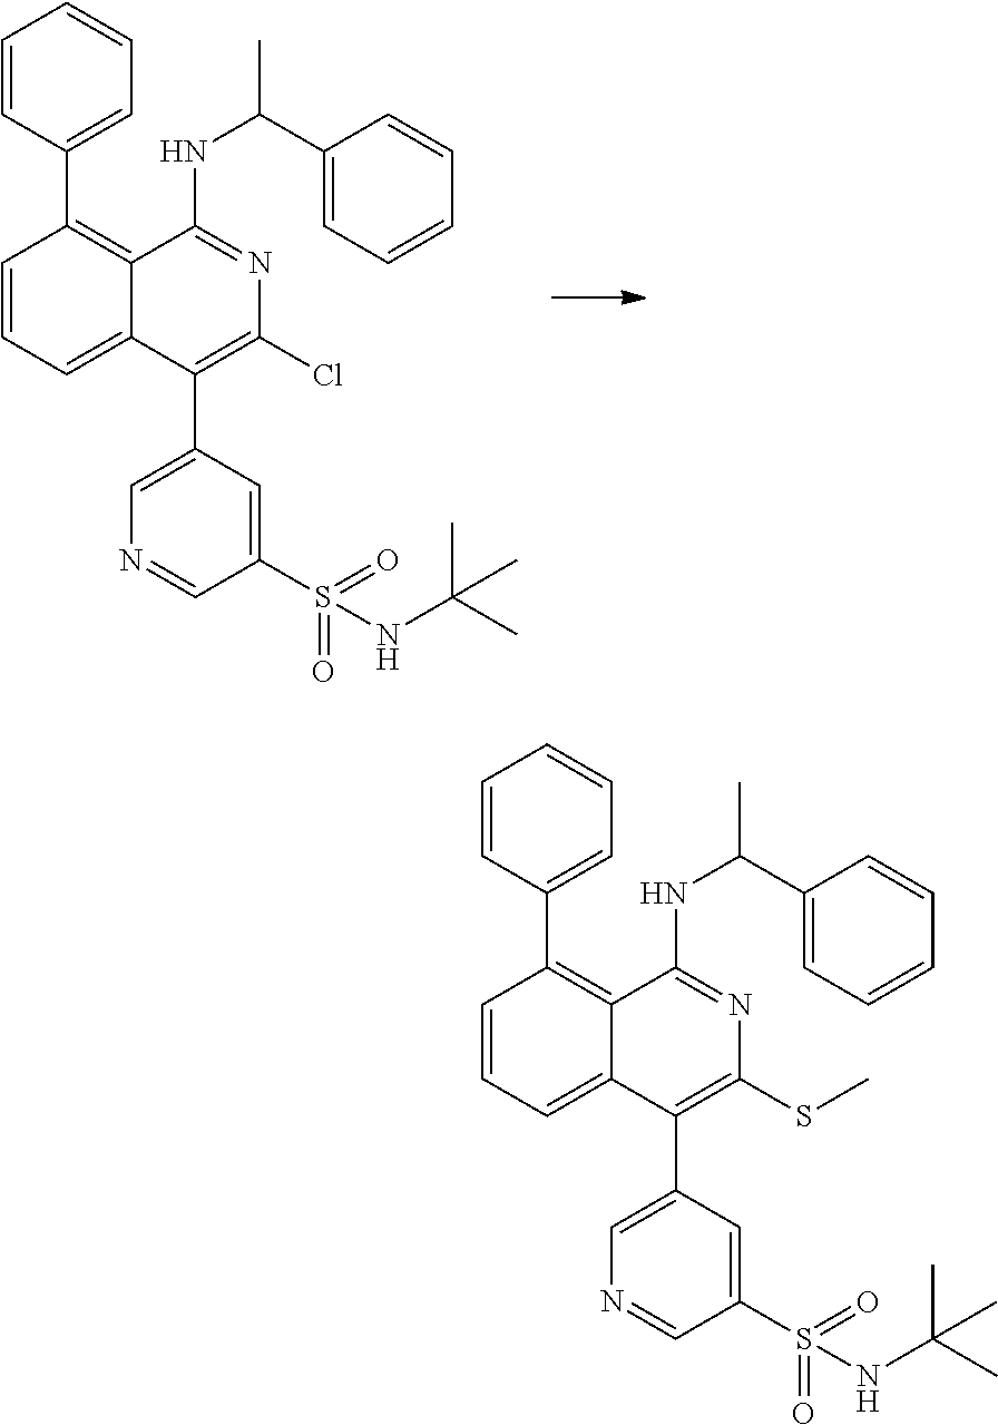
C1=CC=C2C(=C1C1=CC=CC=C1)C(NC(C1=CC=CC=C1)C)=NC(Cl)=C2C1=CN=CC(S(=O)(=O)NC(C)(C)C)=C1.C1=CC=C2C(=C1C1=CC=CC=C1)C(NC(C1=CC=CC=C1)C)=NC(SC)=C2C1=CN=CC(S(=O)(=O)NC(C)(C)C)=C1
